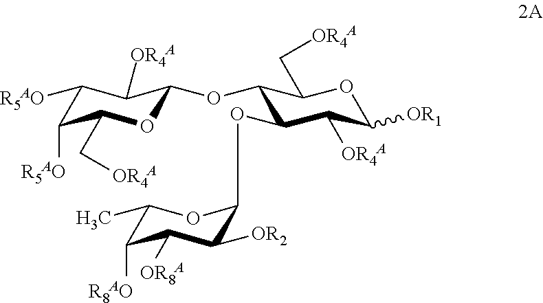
C1([R5AO])C([R5AO])C(C[OR4A])OC(OC2C(OCC3C([OR2])C([OR8A])C([R8AO])C(C)O3)C([OR4A])C([OR1])OC2C[OR4A])C1[OR4A]
